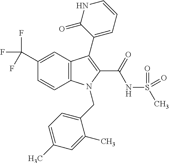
C1(C(F)(F)F)=CC2=C(C=C1)N(CC1=CC=C(C)C=C1C)C(C(NS(C)(=O)=O)=O)=C2C1=CC=CNC1=O
